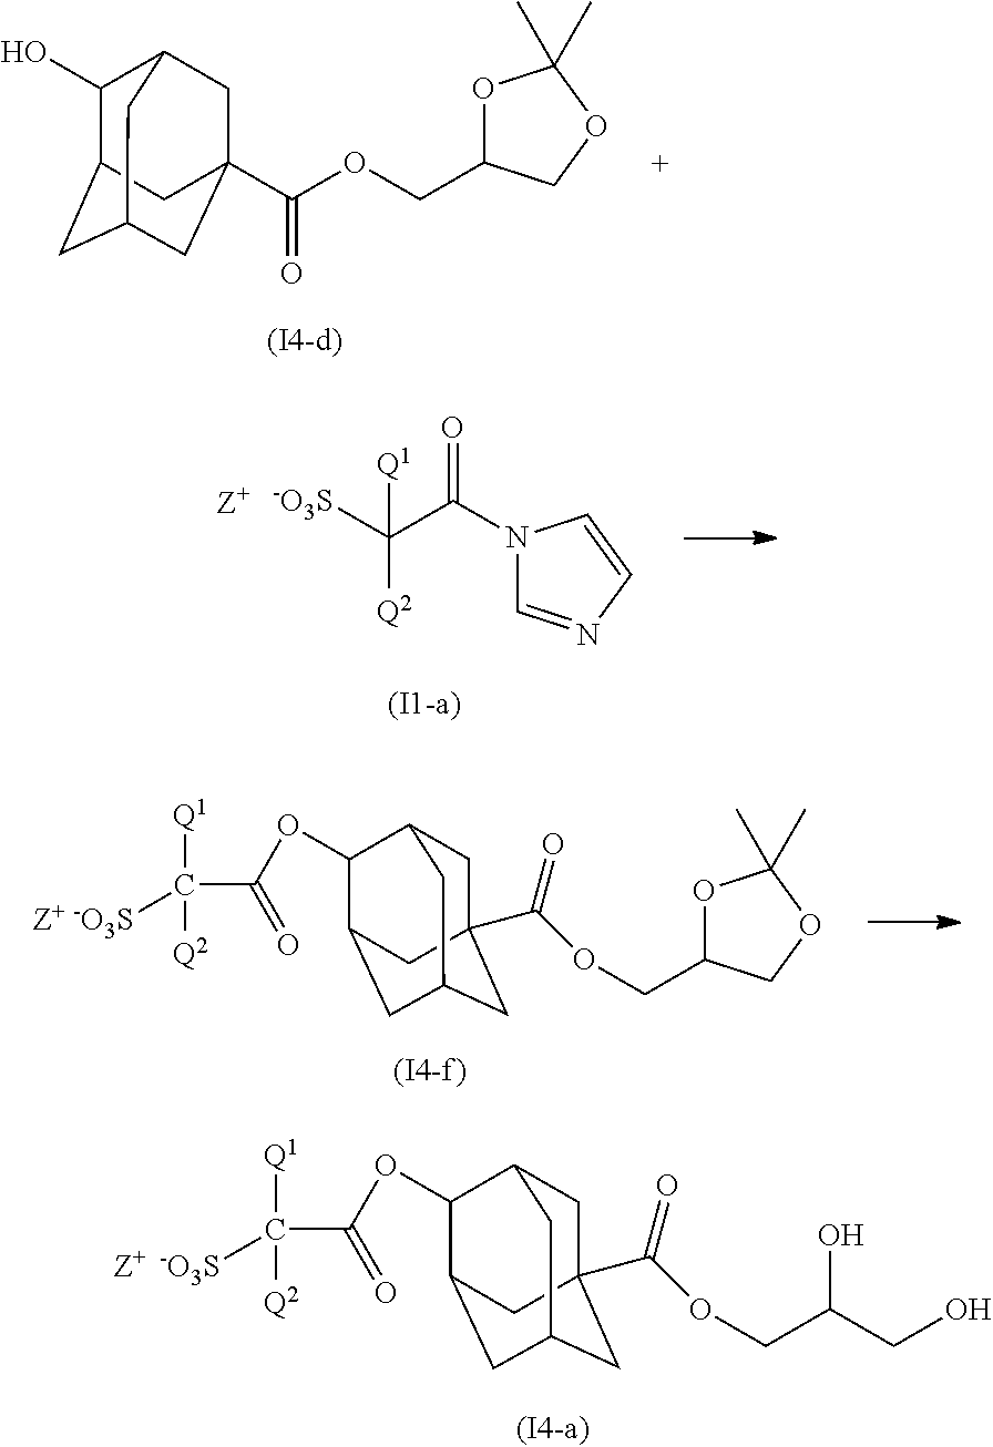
C1(O)C2CC3CC(C(OCC4OC(C)(C)OC4)=O)(CC1C3)C2.C(C(N1C=NC=C1)=O)([-O3S])([Q2])[Q1].C1C2(C(OCC3OC(C)(C)OC3)=O)CC3CC(C(OC(C([-O3S])([Q1])[Q2])=O)C1C3)C2.C1C2(C(OCC(CO)O)=O)CC3CC(C(OC(C([-O3S])([Q1])[Q2])=O)C1C3)C2
